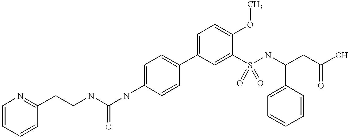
C1=CC(C2=CC=C(OC)C(S(NC(CC(O)=O)C3=CC=CC=C3)(=O)=O)=C2)=CC=C1NC(NCCC1=NC=CC=C1)=O
